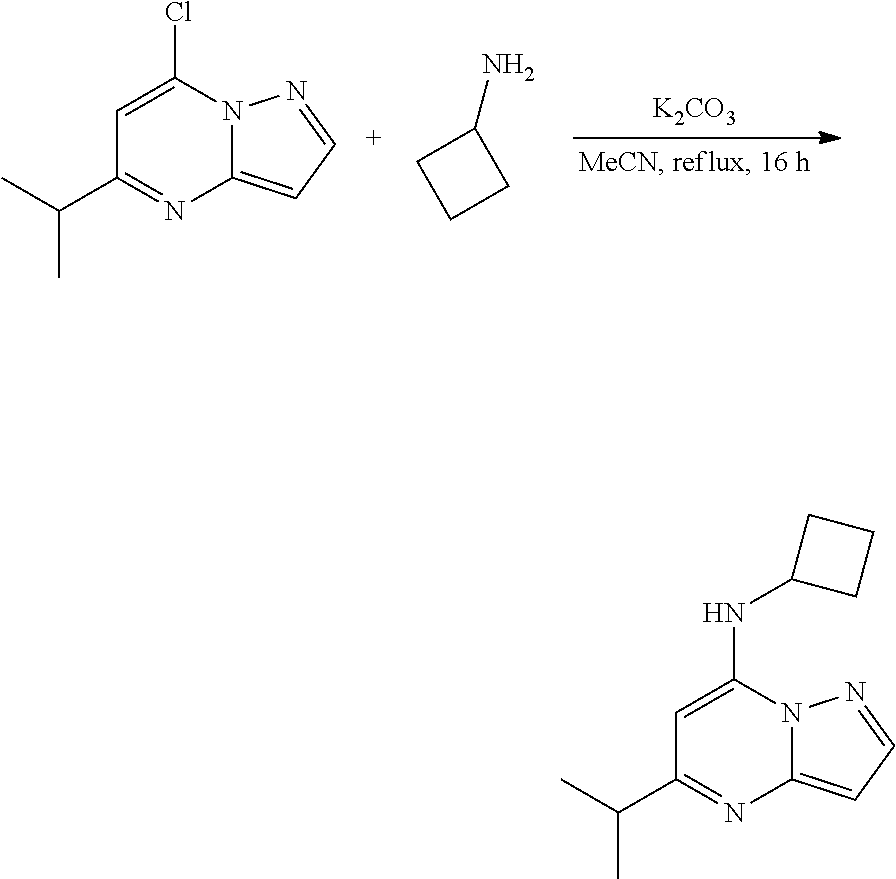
C1=C(NC2CCC2)N2C(=CC=N2)N=C1C(C)C.C1=C(Cl)N2C(=CC=N2)N=C1C(C)C.[K2CO3].C1CC(N)C1
